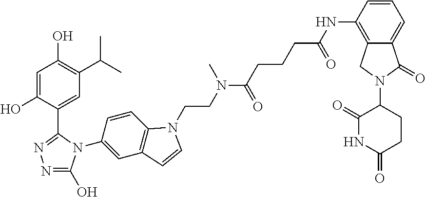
C1=C(O)C(C2=NN=C(O)N2C2=CC3=C(C=C2)N(CCN(C(=O)CCCC(NC2=C4C(=CC=C2)C(=O)N(C2C(=O)NC(=O)CC2)C4)=O)C)C=C3)=CC(C(C)C)=C1O
